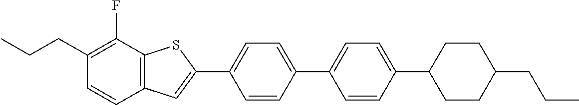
CCCC1=C(F)C2=C(C=C1)C=C(C1=CC=C(C3=CC=C(C4CCC(CCC)CC4)C=C3)C=C1)S2
